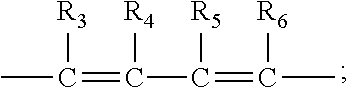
CC([R3])=C([R4])C([R5])=C(C)[R6]
